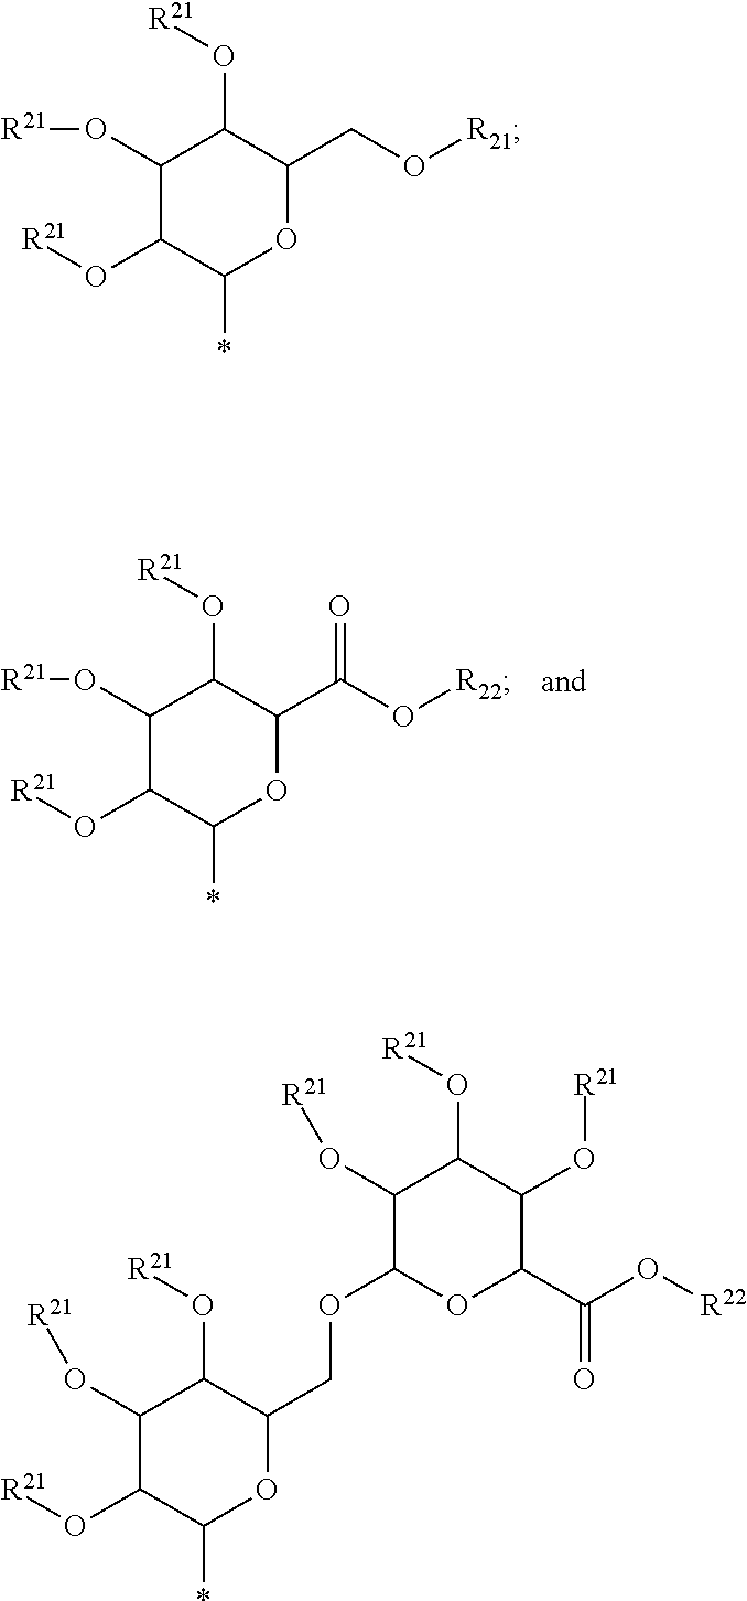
[R21]OC1C(*)OC(C(=O)O[R22])C(O[R21])C1O[R21].O([R21])CC1C(O[R21])C(O[R21])C(O[R21])C(*)O1.[R21]OC1C(O[R21])C(*)OC(COC2OC(C(=O)O[R22])C(O[R21])C(O[R21])C2O[R21])C1O[R21]
